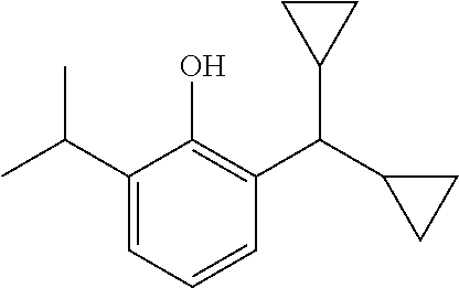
C1(C(C)C)=CC=CC(C(C2CC2)C2CC2)=C1O
